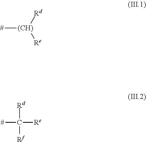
[#][(CH)]([Re])[Rd].[#]C([Re])([Rd])[Rf]
